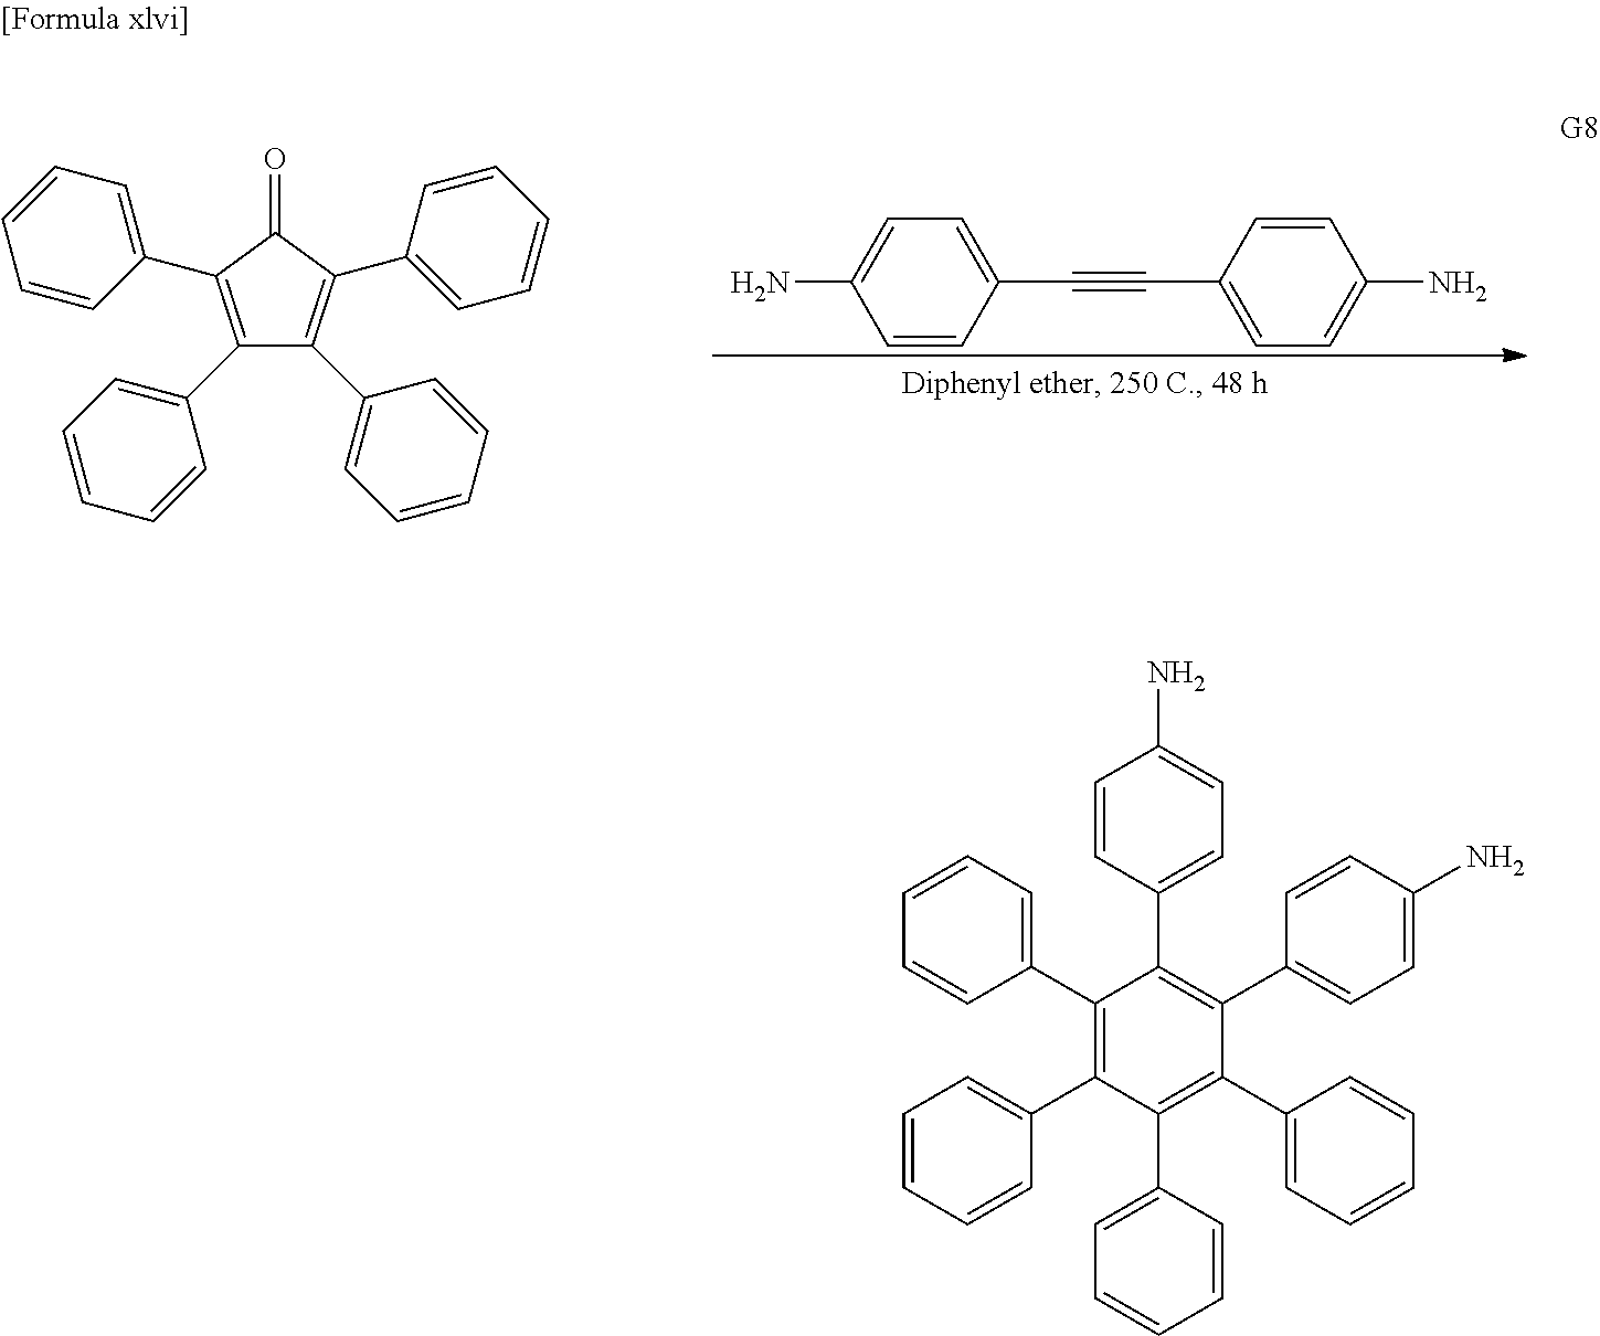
C(C1=CC=C(N)C=C1)#CC1=CC=C(N)C=C1.C1(C2=CC=CC=C2)=C(C2=CC=CC=C2)C(=O)C(C2=CC=CC=C2)=C1C1=CC=CC=C1.C1(C2=CC=CC=C2)=C(C2=CC=CC=C2)C(C2=CC=CC=C2)=C(C2=CC=CC=C2)C(C2=CC=C(N)C=C2)=C1C1=CC=C(N)C=C1
